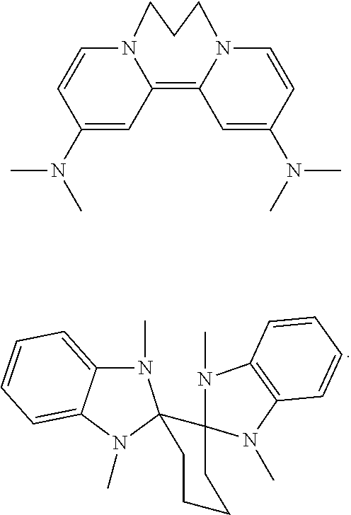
C1CCC2(C3(C1)N(C)C1=CC=CC=C1N3C)N(C)C1=C(N2C)C=CC=C1.C1=CC(N(C)C)=CC2=C3N(CCCN12)C=CC(N(C)C)=C3
